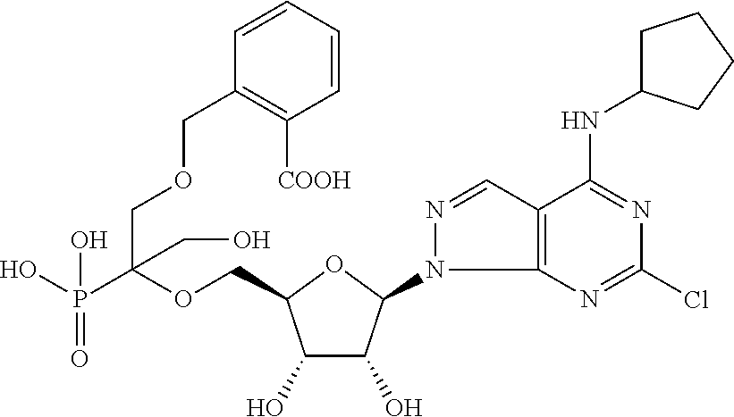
C(OCC1C(O)C(O)C(N2C3=C(C=N2)C(NC2CCCC2)=NC(Cl)=N3)O1)(P(O)(=O)O)(COCC1=C([COOH])C=CC=C1)CO
